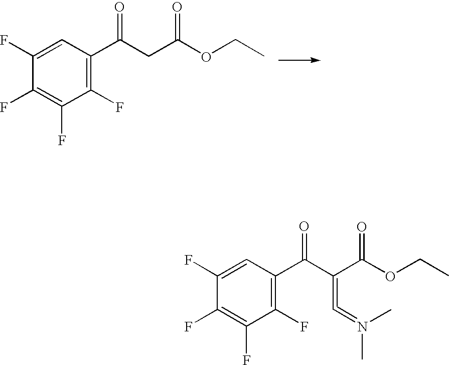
C1(F)=C(F)C(F)=C(C(CC(OCC)=O)=O)C=C1F.C1(F)=C(F)C(F)=C(C(C(C(OCC)=O)=C=N(C)C)=O)C=C1F
